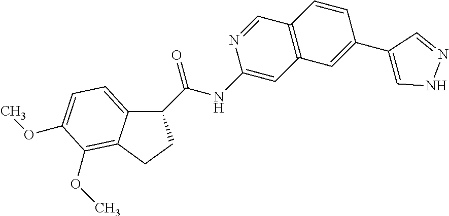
C(=O)(NC1=CC2=C(C=N1)C=CC(C1=CNN=C1)=C2)C1C2=CC=C(OC)C(OC)=C2CC1
